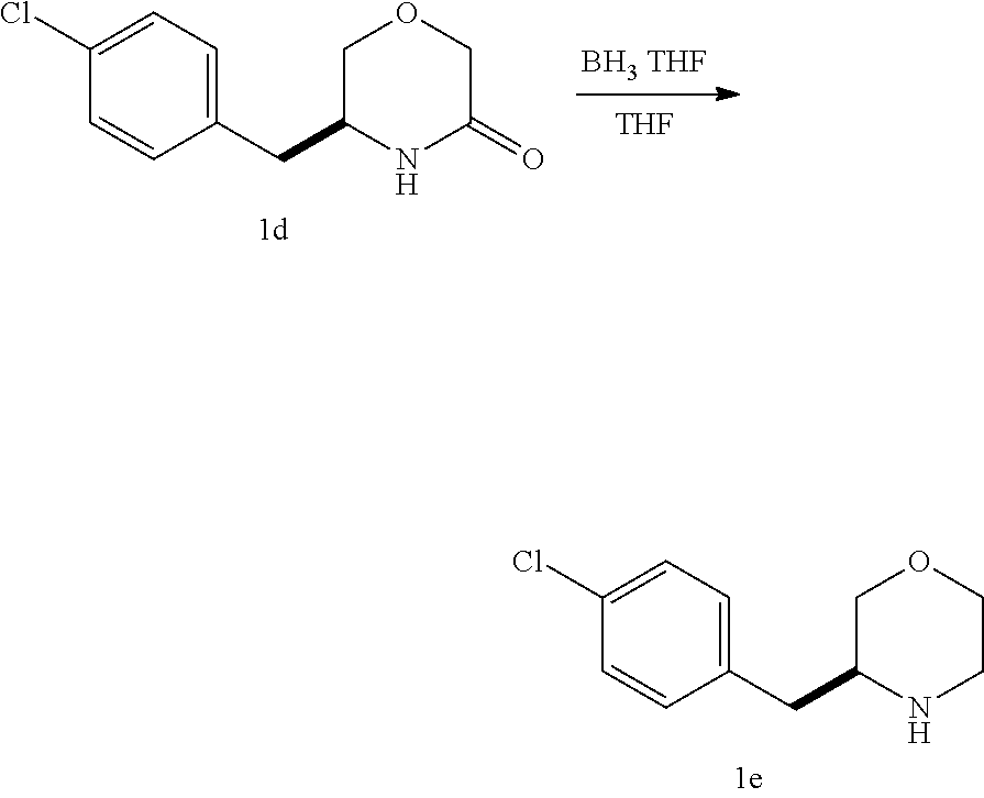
[BH3 THF].[THF].C1(CC2COCC(=O)N2)=CC=C(Cl)C=C1.C1(CC2COCCN2)=CC=C(Cl)C=C1
